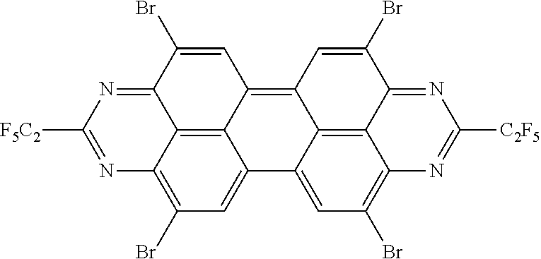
C12=C3C4=C5C6=C7C(=NC([C2F5])=NC7=C(Br)C=C6C3=CC(Br)=C1N=C([F5C2])N=C2C(Br)=C4)C(Br)=C5
